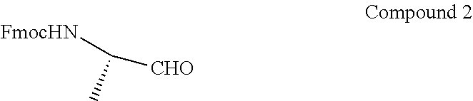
[CHO]C([FmocHN])C
